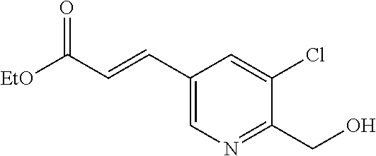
C1(C=CC([EtO])=O)=CN=C(CO)C(Cl)=C1
